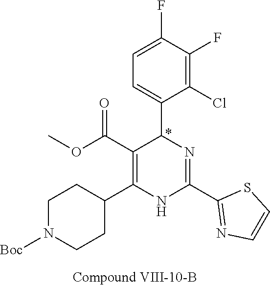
C1(F)=C(Cl)C(C2N=C(C3=NC=CS3)NC(C3CCN([Boc])CC3)=C2C(OC)=O)=CC=C1F
